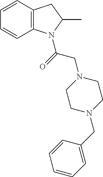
C12=C(C=CC=C1)CC(C)N2C(=O)CN1CCN(CC2=CC=CC=C2)CC1
